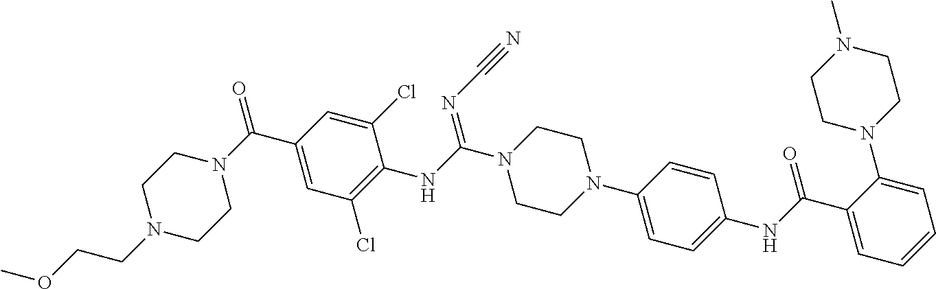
C1=CC(N2CCN(C(NC3=C(Cl)C=C(C(N4CCN(CCOC)CC4)=O)C=C3Cl)=NC#N)CC2)=CC=C1NC(=O)C1=CC=CC=C1N1CCN(C)CC1
